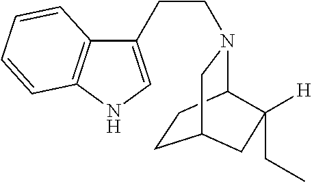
C1CC2N(CCC3=CNC4=C3C=CC=C4)CC1CC2([H])CC
